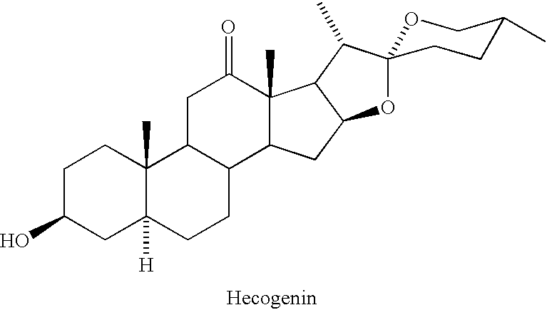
C1C(O)CC2([H])C(C)(C1)C1C(CC2)C2C(C)(C(=O)C1)C1C(C2)OC2(C1C)OCC(C)CC2
